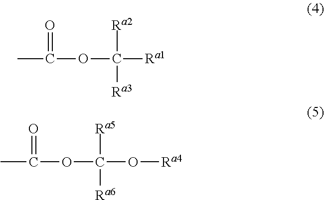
CC(OC([Ra1])([Ra2])[Ra3])=O.CC(OC(O[Ra4])([Ra5])[Ra6])=O
